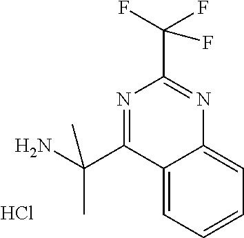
C12=CC=CC=C1N=C(C(F)(F)F)N=C2C(C)(N)C.Cl
